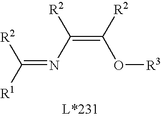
O(C(=C(N=C([R1])[R2])[R2])[R2])[R3]
